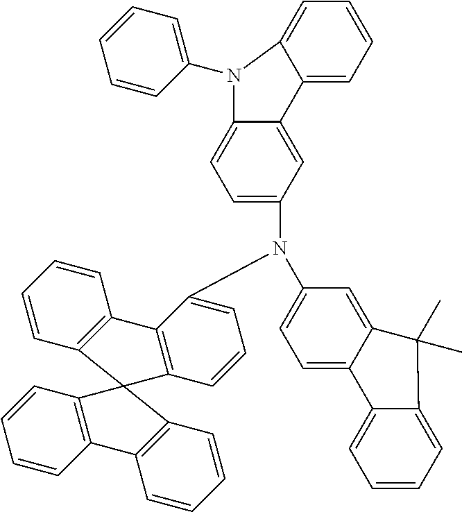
C1=CC2=C(C=C1)C1=C(C=CC=C1N(C1=CC=C3C(=C1)C(C)(C)C1=CC=CC=C31)C1=CC=C3C(=C1)C1=CC=CC=C1N3C1=CC=CC=C1)C21C2=C(C=CC=C2)C2=C1C=CC=C2
